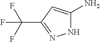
N1C(N)=CC(C(F)(F)F)=N1
